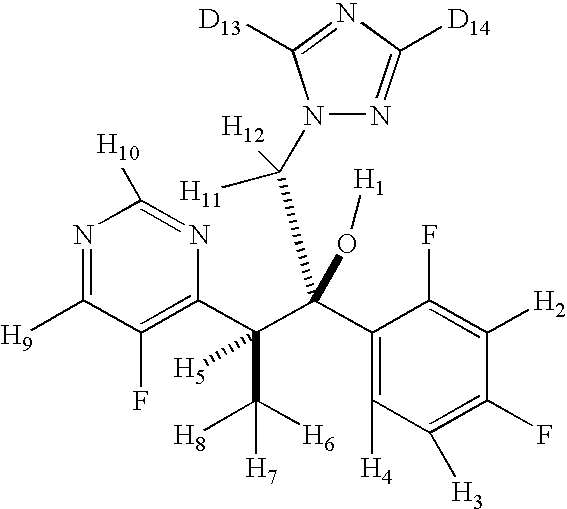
N1=C([H9])C(F)=C(C(C(C2=C([H4])C([H3])=C(F)C([H2])=C2F)(O[H1])C(N2N=C([D14])N=C2[D13])([H11])[H12])(C([H8])([H6])[H7])[H5])N=C1[H10]
